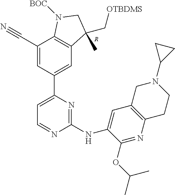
C1=C(C2=CC3=C(C(C#N)=C2)N([BOC])CC3(C)C[OTBDMS])N=C(NC2=CC3=C(N=C2OC(C)C)CCN(C2CC2)C3)N=C1.[R]
